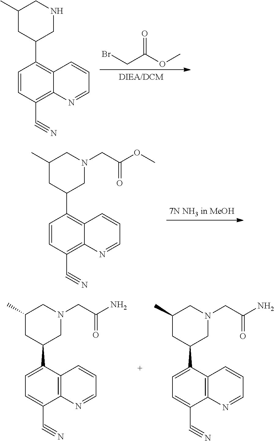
C1(C)CC(C2=C3C(=C(C#N)C=C2)N=CC=C3)CNC1.BrCC(OC)=O.C1(C)CC(C2=C3C(=C(C#N)C=C2)N=CC=C3)CN(CC(=O)OC)C1.C1(C)CC(C2=CC=C(C#N)C3=C2C=CC=N3)CN(CC(N)=O)C1.C1(C)CC(C2=CC=C(C#N)C3=C2C=CC=N3)CN(CC(N)=O)C1
